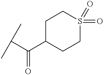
C(C1CCS(=O)(=O)CC1)(C(C)C)=O
